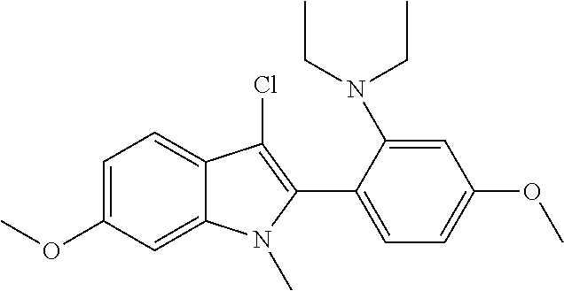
C1=C(OC)C=C2C(=C1)C(Cl)=C(C1=CC=C(OC)C=C1N(CC)CC)N2C
